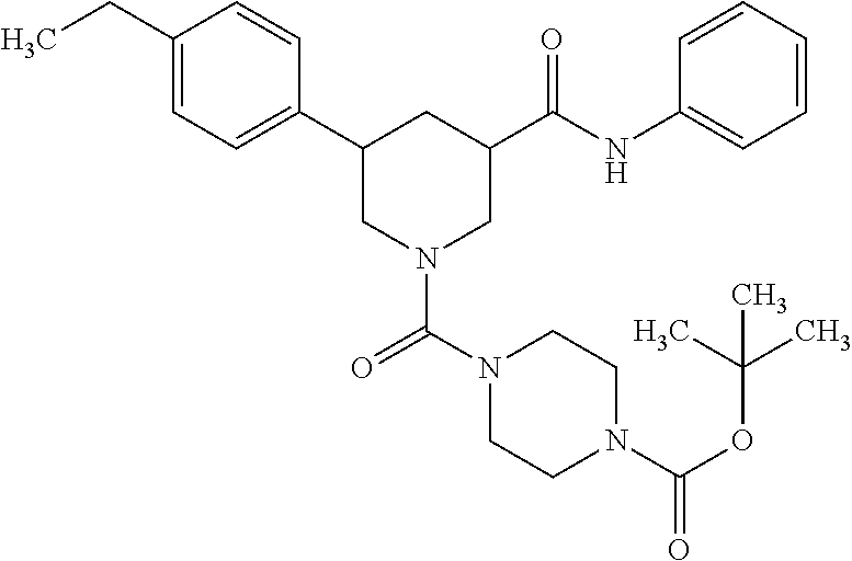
C1(CC)=CC=C(C2CN(C(N3CCN(C(OC(C)(C)C)=O)CC3)=O)CC(C(NC3=CC=CC=C3)=O)C2)C=C1
